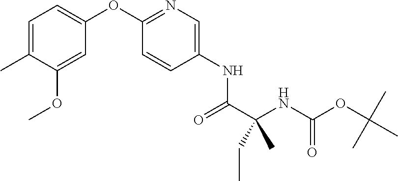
C1=C(C)C(OC)=CC(OC2=NC=C(NC(C(NC(OC(C)(C)C)=O)(C)CC)=O)C=C2)=C1
